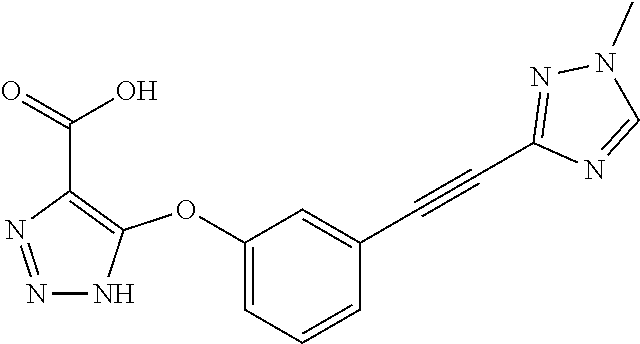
C1(OC2=C(C(=O)O)N=NN2)=CC=CC(C#CC2=NN(C)C=N2)=C1
